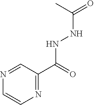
N1=C(C(NNC(=O)C)=O)C=NC=C1
